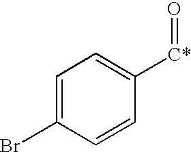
C1=C(Br)C=CC([C*]=O)=C1
